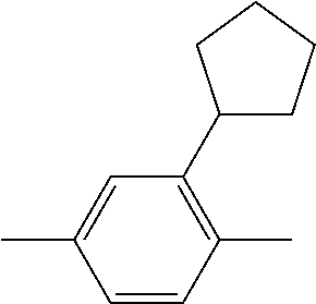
C1=CC(C)=C(C2CCCC2)C=C1C
